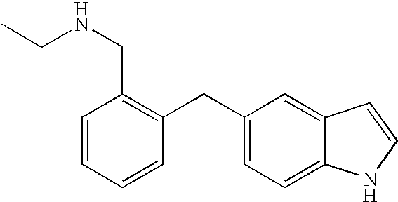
C1=CC=CC(CC2=CC=C3C(=C2)C=CN3)=C1CNCC
